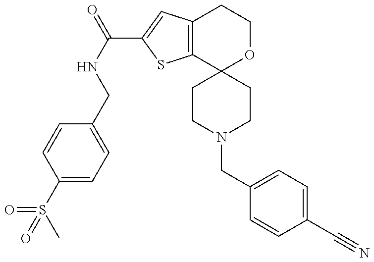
C1(S(=O)(C)=O)=CC=C(CNC(=O)C2=CC3=C(S2)C2(OCC3)CCN(CC3=CC=C(C#N)C=C3)CC2)C=C1
